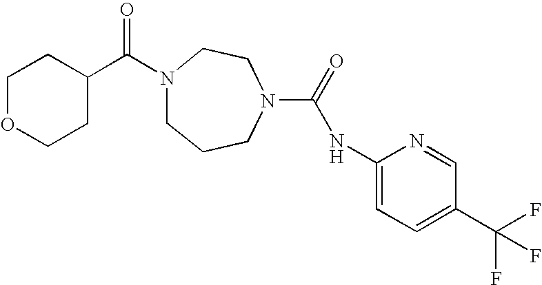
N1(C(C2CCOCC2)=O)CCCN(C(=O)NC2=CC=C(C(F)(F)F)C=N2)CC1
